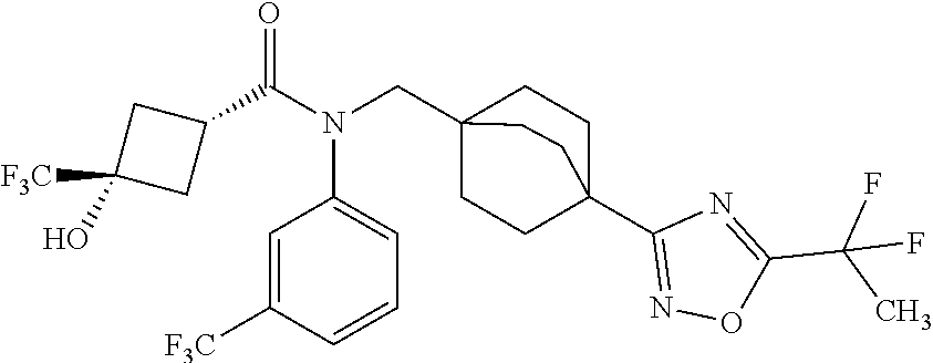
C1(C(N(CC23CCC(C4=NOC(C(C)(F)F)=N4)(CC2)CC3)C2=CC=CC([F3C])=C2)=O)CC(O)([F3C])C1
